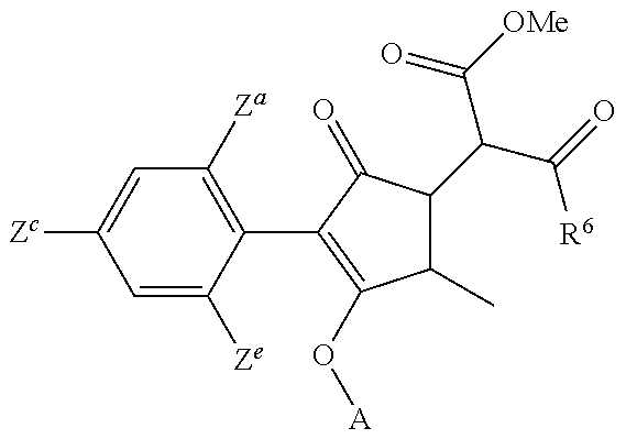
C1=C([Ze])C(C2=C(O[A])C(C)C(C(C([R6])=O)C([OMe])=O)C2=O)=C([Za])C=C1[Zc]
